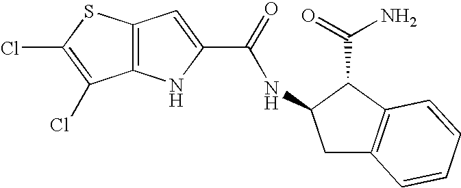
C12=C(NC(C(=O)NC3CC4=C(C3C(=O)N)C=CC=C4)=C1)C(Cl)=C(Cl)S2
